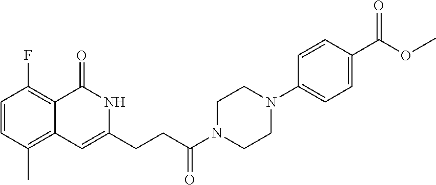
C1=CC(C)=C2C(=C1F)C(=O)NC(CCC(N1CCN(C3=CC=C(C(OC)=O)C=C3)CC1)=O)=C2
